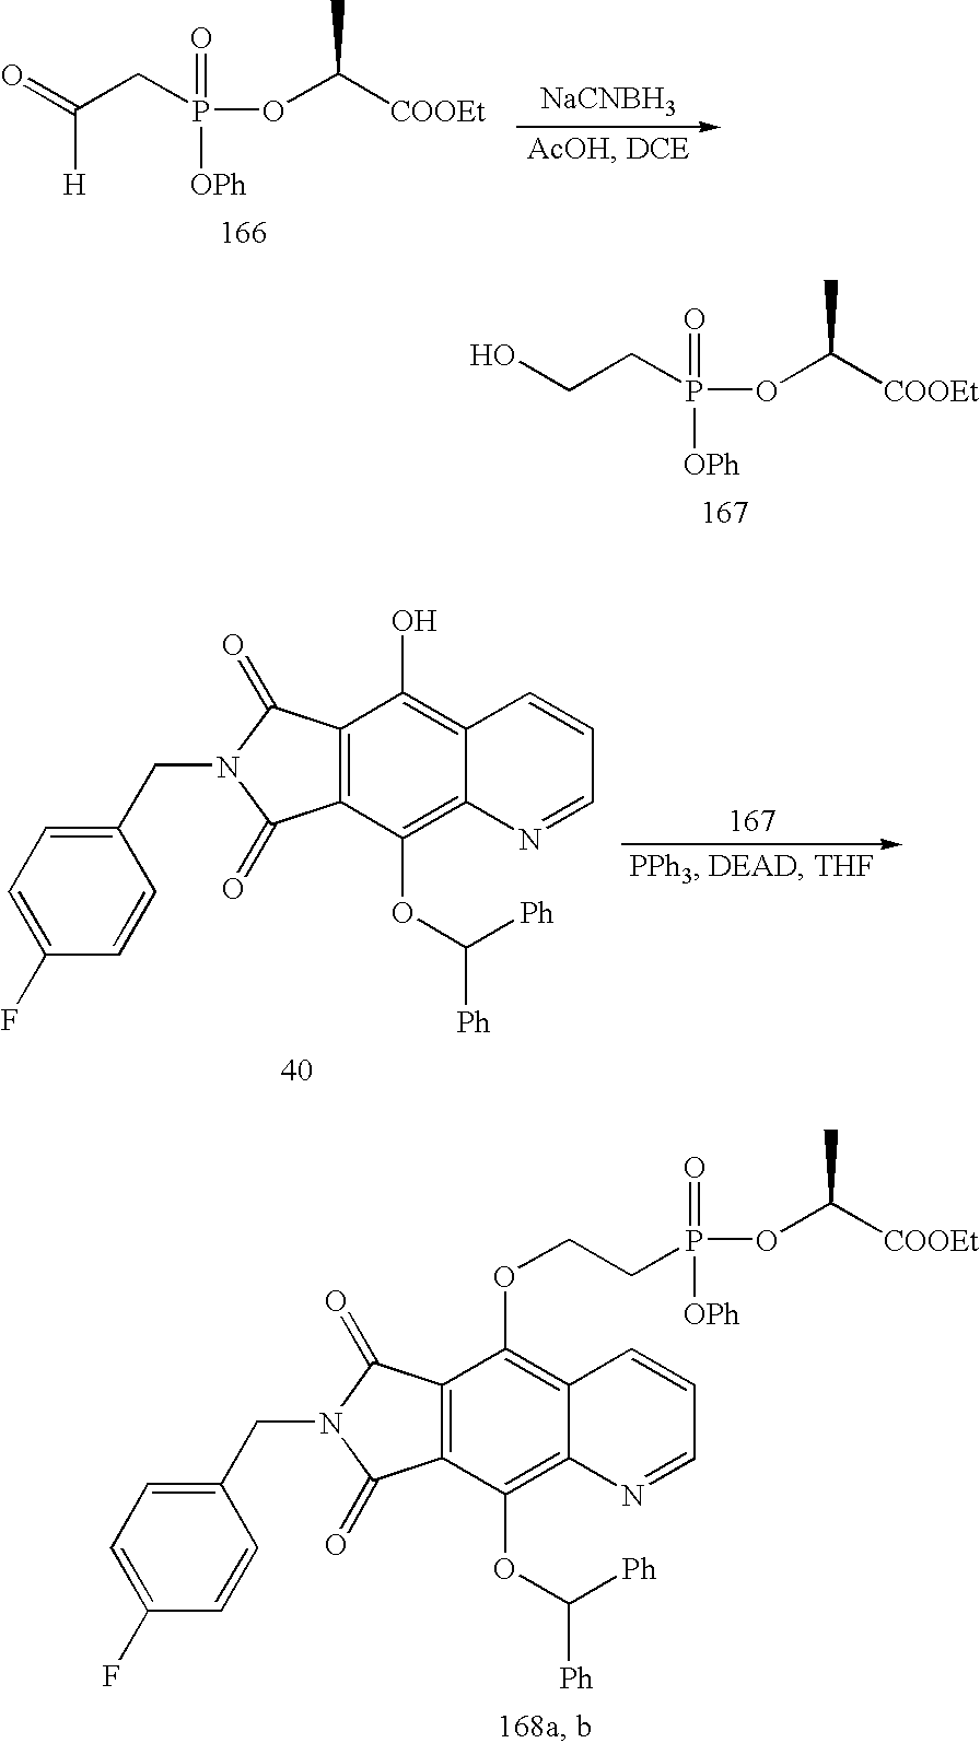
C([H])(=O)CP(OC([COOEt])C)([OPh])=O.[NaCNBH3].C(O)CP(OC([COOEt])C)([OPh])=O.C1(F)=CC=C(CN2C(=O)C3=C(C2=O)C(O)=C2C(=C3OC([Ph])[Ph])N=CC=C2)C=C1.C1(F)=CC=C(CN2C(=O)C3=C(C2=O)C(OCCP(OC([COOEt])C)(=O)[OPh])=C2C(=C3OC([Ph])[Ph])N=CC=C2)C=C1
